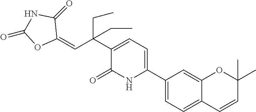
C1(C2=CC=C(C(C=C3C(=O)NC(=O)O3)(CC)CC)C(=O)N2)=CC=C2C(=C1)OC(C)(C)C=C2
